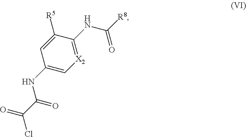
C1=C(NC(=O)C(Cl)=O)C=C([R5])C(NC([R8])=O)=[X2]1
